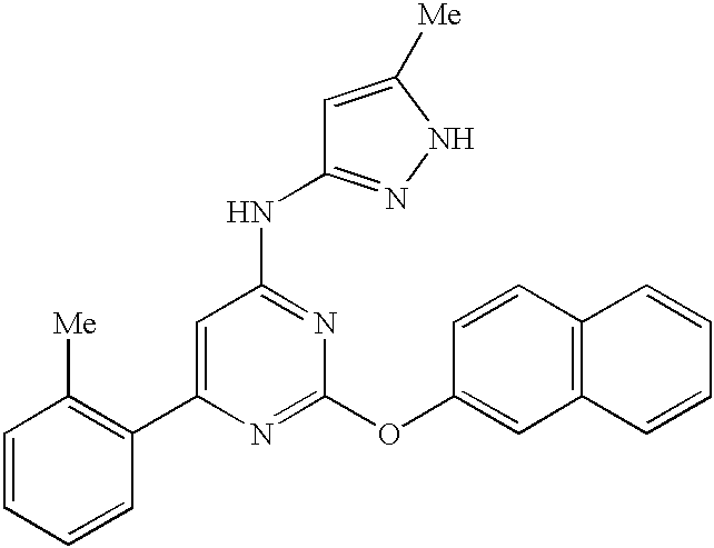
C1=CC=CC(C2=CC(NC3=NNC([Me])=C3)=NC(OC3=CC4=C(C=C3)C=CC=C4)=N2)=C1[Me]
